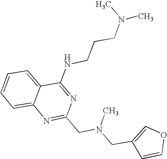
C1=CC=C2C(=C1)N=C(CN(CC1=COC=C1)C)N=C2NCCCN(C)C
